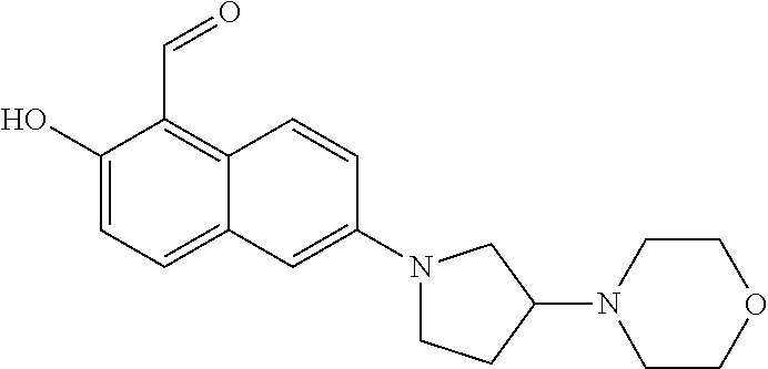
C1(O)=CC=C2C(=C1C=O)C=CC(N1CCC(N3CCOCC3)C1)=C2
